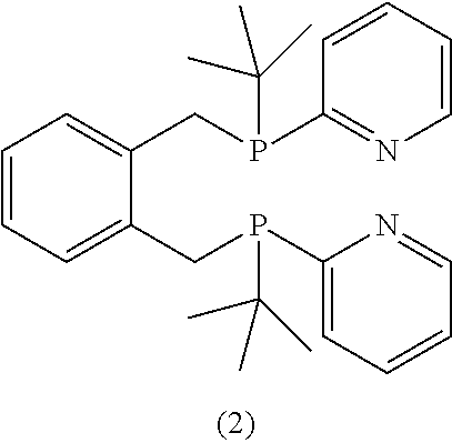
C1=CC=C(CP(C2=CC=CC=N2)C(C)(C)C)C(CP(C2=NC=CC=C2)C(C)(C)C)=C1
